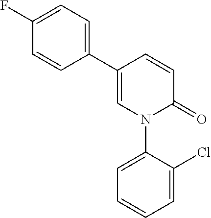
C1=CC(C2=CC=C(F)C=C2)=CN(C2=CC=CC=C2Cl)C1=O
